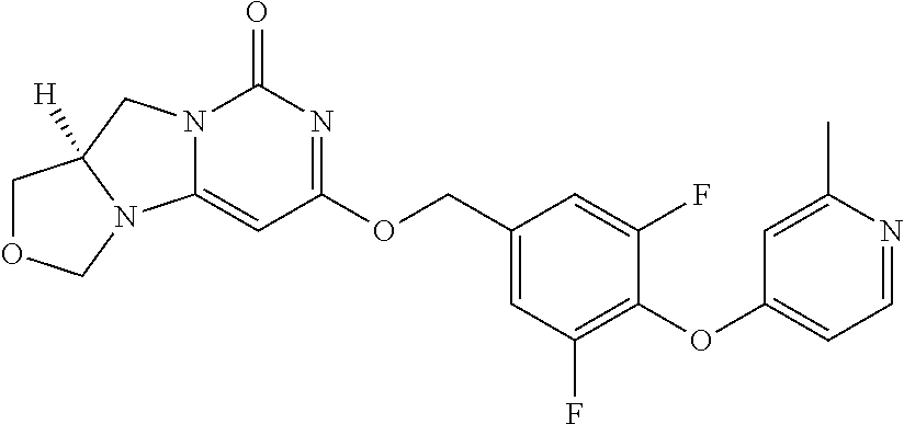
N12C(=CC(OCC3=CC(F)=C(OC4=CC=NC(C)=C4)C(F)=C3)=NC1=O)N1C([H])(C2)COC1
